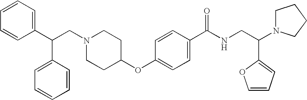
N1(CC(C2=CC=CC=C2)C2=CC=CC=C2)CCC(OC2=CC=C(C(NCC(C3=CC=CO3)N3CCCC3)=O)C=C2)CC1
